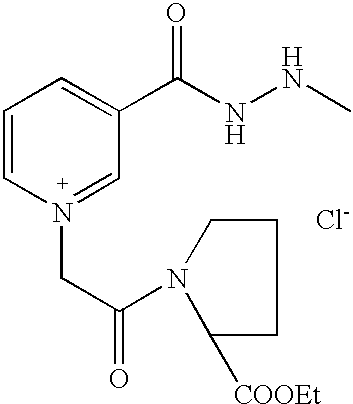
[Cl-].C1=C[N+](CC(=O)N2C([COOEt])CCC2)=CC(C(NNC)=O)=C1
